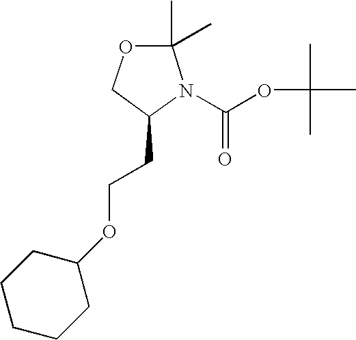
C1(CCOC2CCCCC2)N(C(=O)OC(C)(C)C)C(C)(C)OC1
